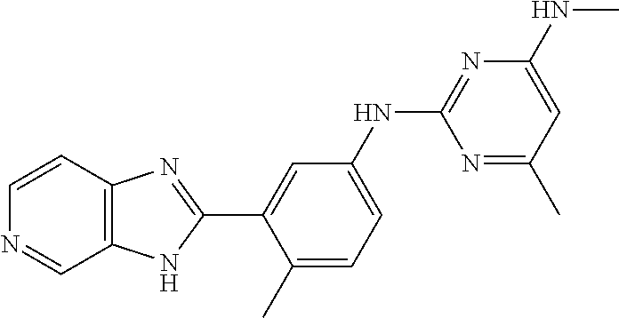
C12=C(C=CN=C1)N=C(C1=CC(NC3=NC(NC)=CC(C)=N3)=CC=C1C)N2
